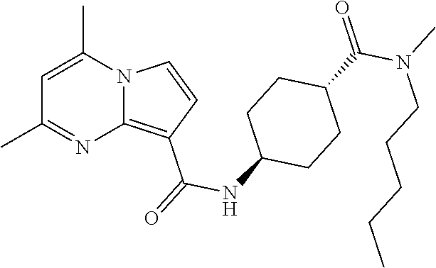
C1=C(C)N2C(=C(C(=O)NC3CCC(C(N(CCCCC)C)=O)CC3)C=C2)N=C1C
